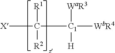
[X]C([C1]([WbR4])([WaR3])[H])([R1])[R2]
